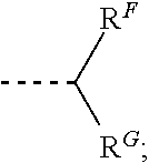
CC([RF])[RG]
